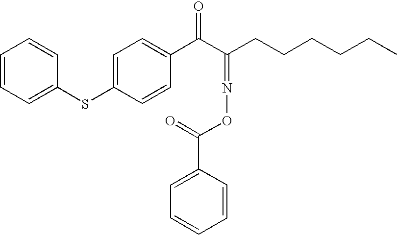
C1=CC=C(SC2=CC=C(C(C(CCCCCC)=NOC(=O)C3=CC=CC=C3)=O)C=C2)C=C1
